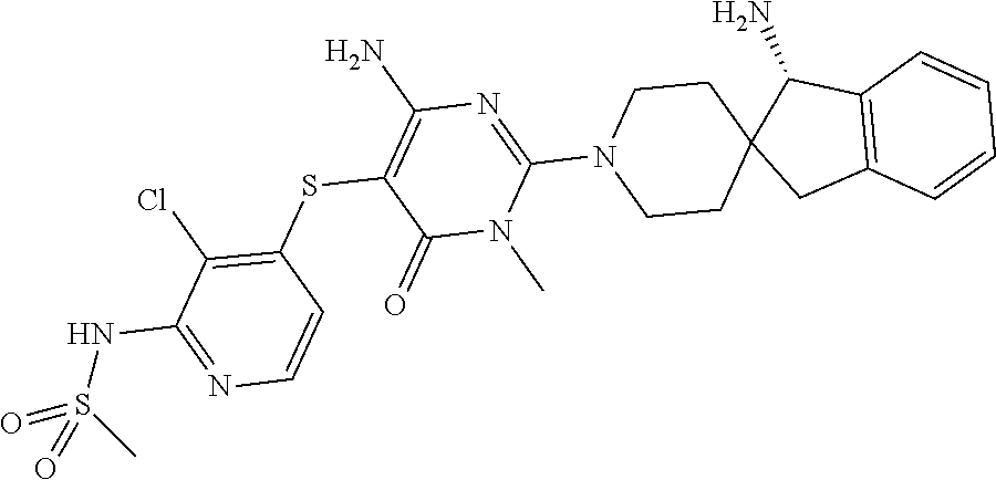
N1(C)C(N2CCC3(C(N)C4=C(C=CC=C4)C3)CC2)=NC(N)=C(SC2=C(Cl)C(NS(=O)(C)=O)=NC=C2)C1=O
